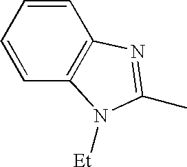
C1=CC2=C(C=C1)N=C(C)N2[Et]
